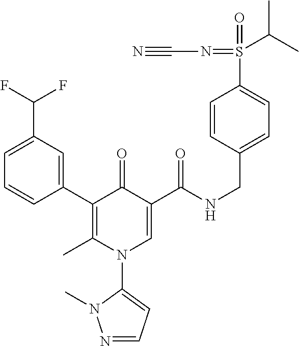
C1(C2=C(C)N(C3=CC=NN3C)C=C(C(NCC3=CC=C(S(=O)(=NC#N)C(C)C)C=C3)=O)C2=O)=CC(C(F)F)=CC=C1
